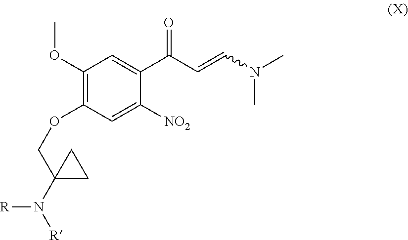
C1(OC)=C(OCC2(N([R])[R])CC2)C=C([NO2])C(C(C=CN(C)C)=O)=C1
